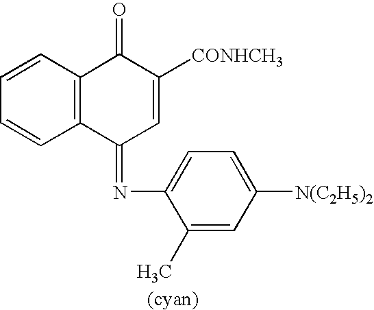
C12=C(C=CC=C1)C(=O)C([CONHCH3])=CC2=NC1=CC=C([N(C2H5)2])C=C1C
